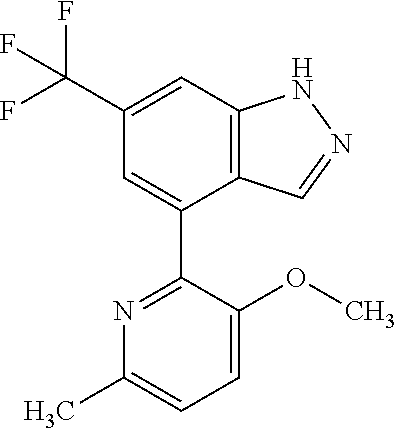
C12=C(C=C(C(F)(F)F)C=C1C1=NC(C)=CC=C1OC)NN=C2
